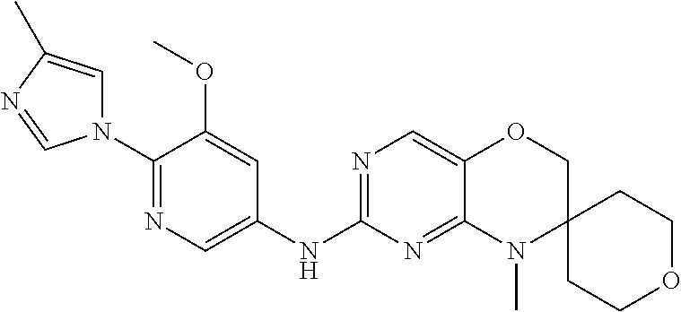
N1(C2=NC=C(NC3=NC=C4C(=N3)N(C)C3(CO4)CCOCC3)C=C2OC)C=C(C)N=C1
